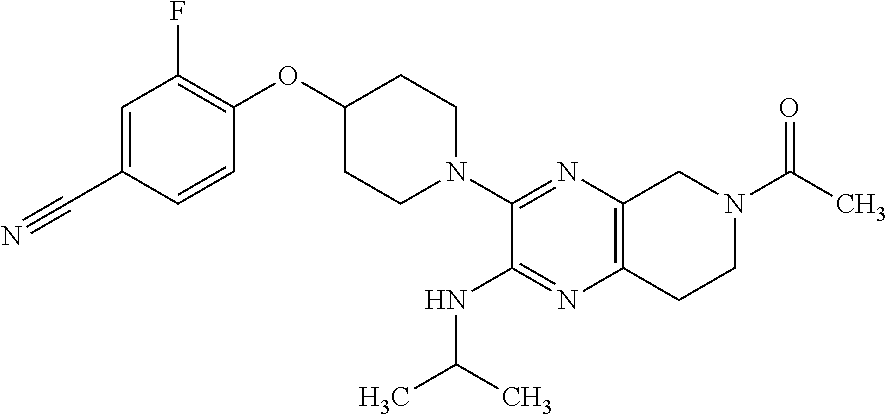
C1=C(C#N)C=CC(OC2CCN(C3=NC4=C(N=C3NC(C)C)CCN(C(C)=O)C4)CC2)=C1F
